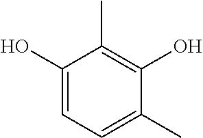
C1(O)=CC=C(C)C(O)=C1C
